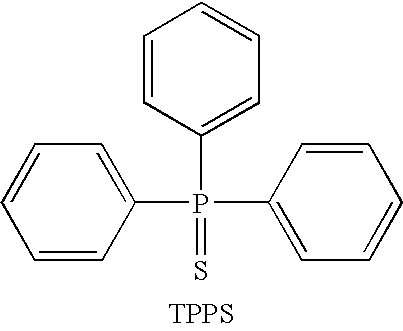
C1=CC(P(=S)(C2=CC=CC=C2)C2=CC=CC=C2)=CC=C1.[TPPS]
